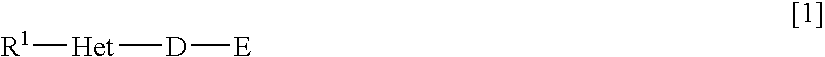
[R1][Het][D][E]
